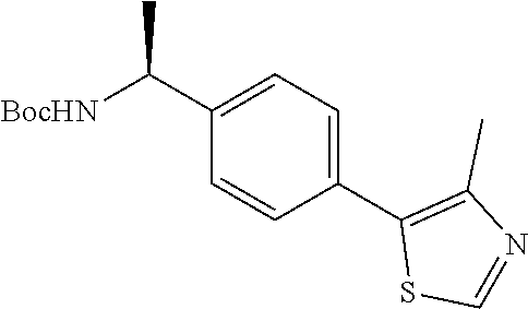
C1=C(C2=C(C)N=CS2)C=CC(C([BocHN])C)=C1
